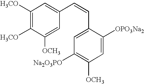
C1([H3CO])=C([H3CO])C([OCH3])=CC(C=CC2=CC([Na2O3PO])=C([OCH3])C=C2[OPO3Na2])=C1
